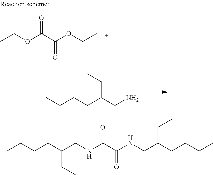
C(CCC(CN)CC)C.CCOC(C(OCC)=O)=O.C(C(CNC(C(NCC(CCCC)CC)=O)=O)CC)CCC
